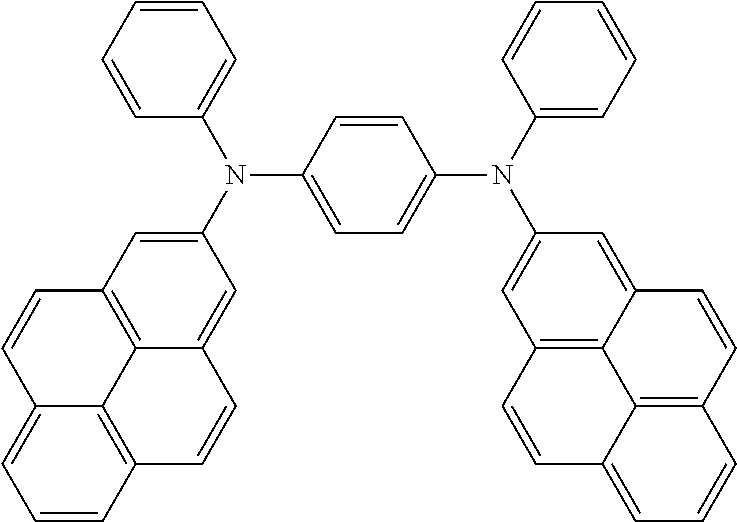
C1=CC=CC(N(C2=CC3=C4C(=C2)C=CC2=C4C(=CC=C2)C=C3)C2=CC=C(N(C3=CC=CC=C3)C3=CC4=C5C(=C3)C=CC3=C5C(=CC=C3)C=C4)C=C2)=C1
